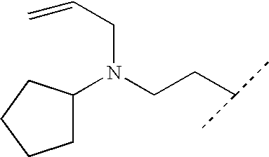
C1C(N(CCC(C)C)CC=C)CCC1
